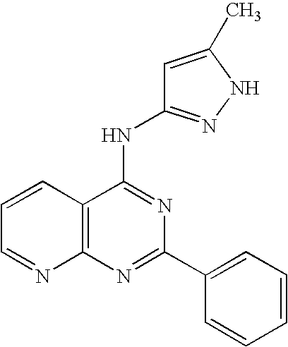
N1=C(C2=CC=CC=C2)N=C(NC2=NNC(C)=C2)C2=C1N=CC=C2
